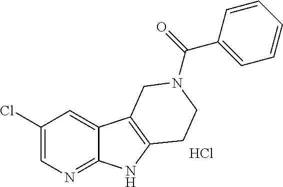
C1(Cl)=CN=C2C(=C1)C1=C(N2)CCN(C(C2=CC=CC=C2)=O)C1.Cl
